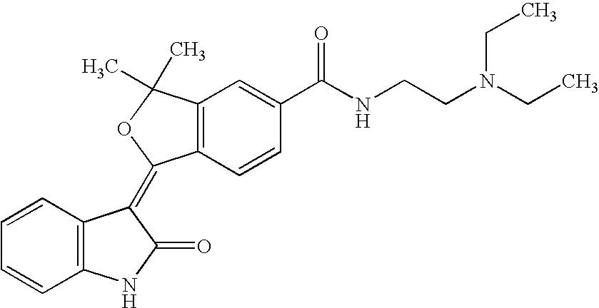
C1=CC=CC2=C1C(=C1C3=C(C=C(C(NCCN(CC)CC)=O)C=C3)C(C)(C)O1)C(=O)N2
